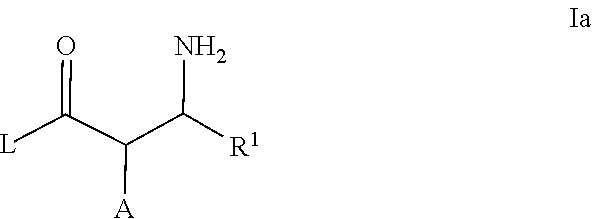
C(C([A])C(N)[R1])([L])=O
